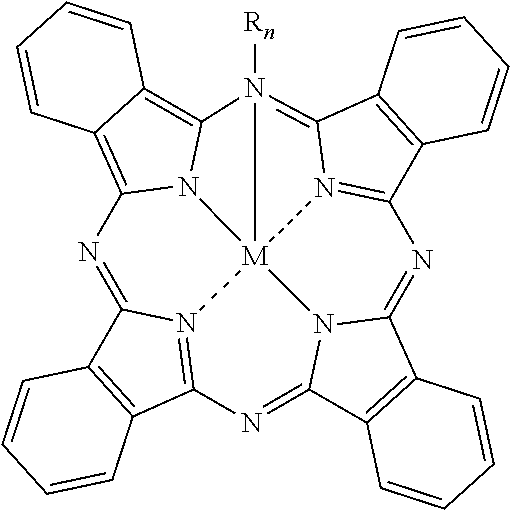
N1=C2N3=C(N=C4N5C(=NC6=N7C(=N8([Rn])C9=C%10C(=C1N9[M]8753)C=CC=C%10)C1=C6C=CC=C1)C1=C4C=CC=C1)C1=C2C=CC=C1
